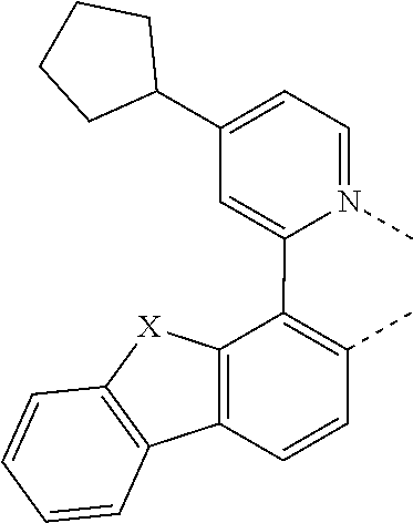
C1=N(C)C(C2=C(C)C=CC3=C2[X]C2=C3C=CC=C2)=CC(C2CCCC2)=C1
